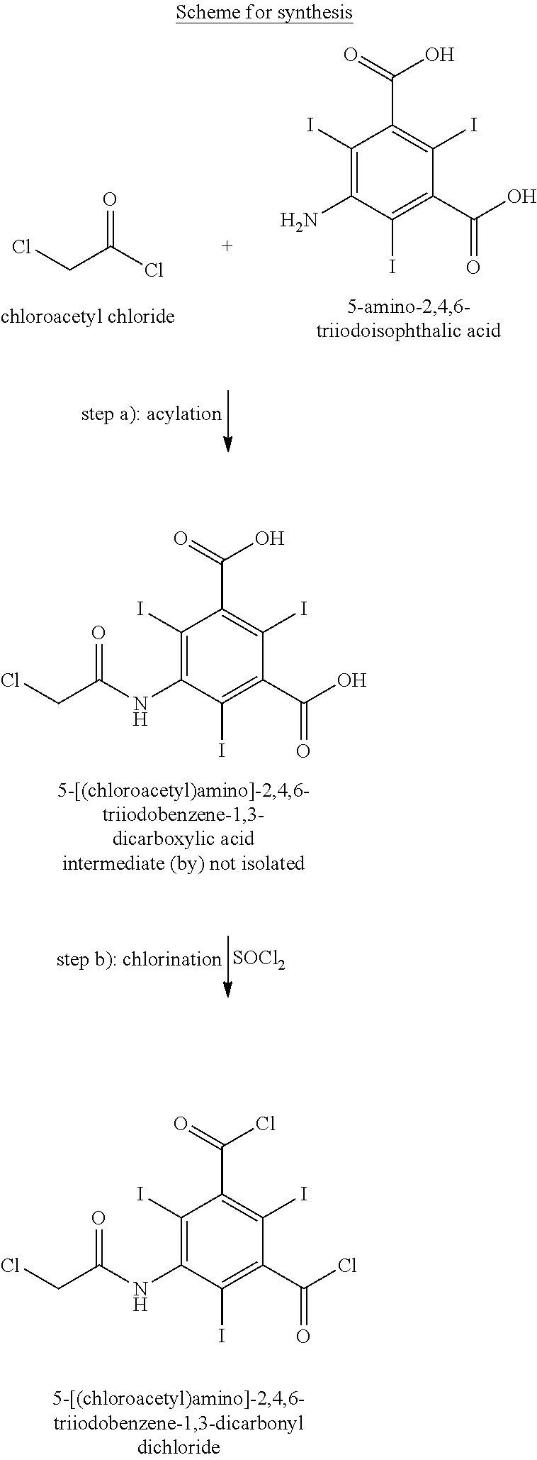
C1(I)=C(N)C(I)=C(C(O)=O)C(I)=C1C(=O)O.C(C(Cl)=O)Cl.[SOCl2].C1(I)=C(NC(CCl)=O)C(I)=C(C(O)=O)C(I)=C1C(=O)O.C1(I)=C(NC(CCl)=O)C(I)=C(C(Cl)=O)C(I)=C1C(=O)Cl
